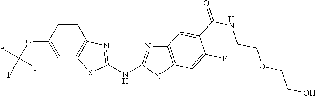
C1(OC(F)(F)F)=CC2=C(C=C1)N=C(NC1=NC3=C(N1C)C=C(F)C(C(NCCOCCO)=O)=C3)S2
